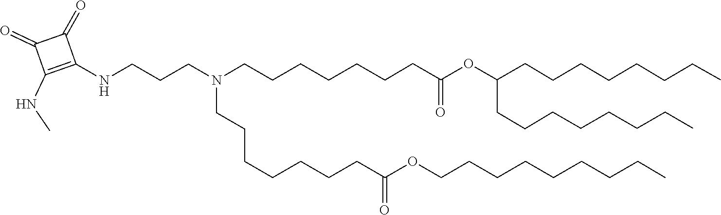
C(C(=O)OCCCCCCCCC)CCCCCCN(CCCCCCCC(=O)OC(CCCCCCCC)CCCCCCCC)CCCNC1=C(NC)C(=O)C1=O
